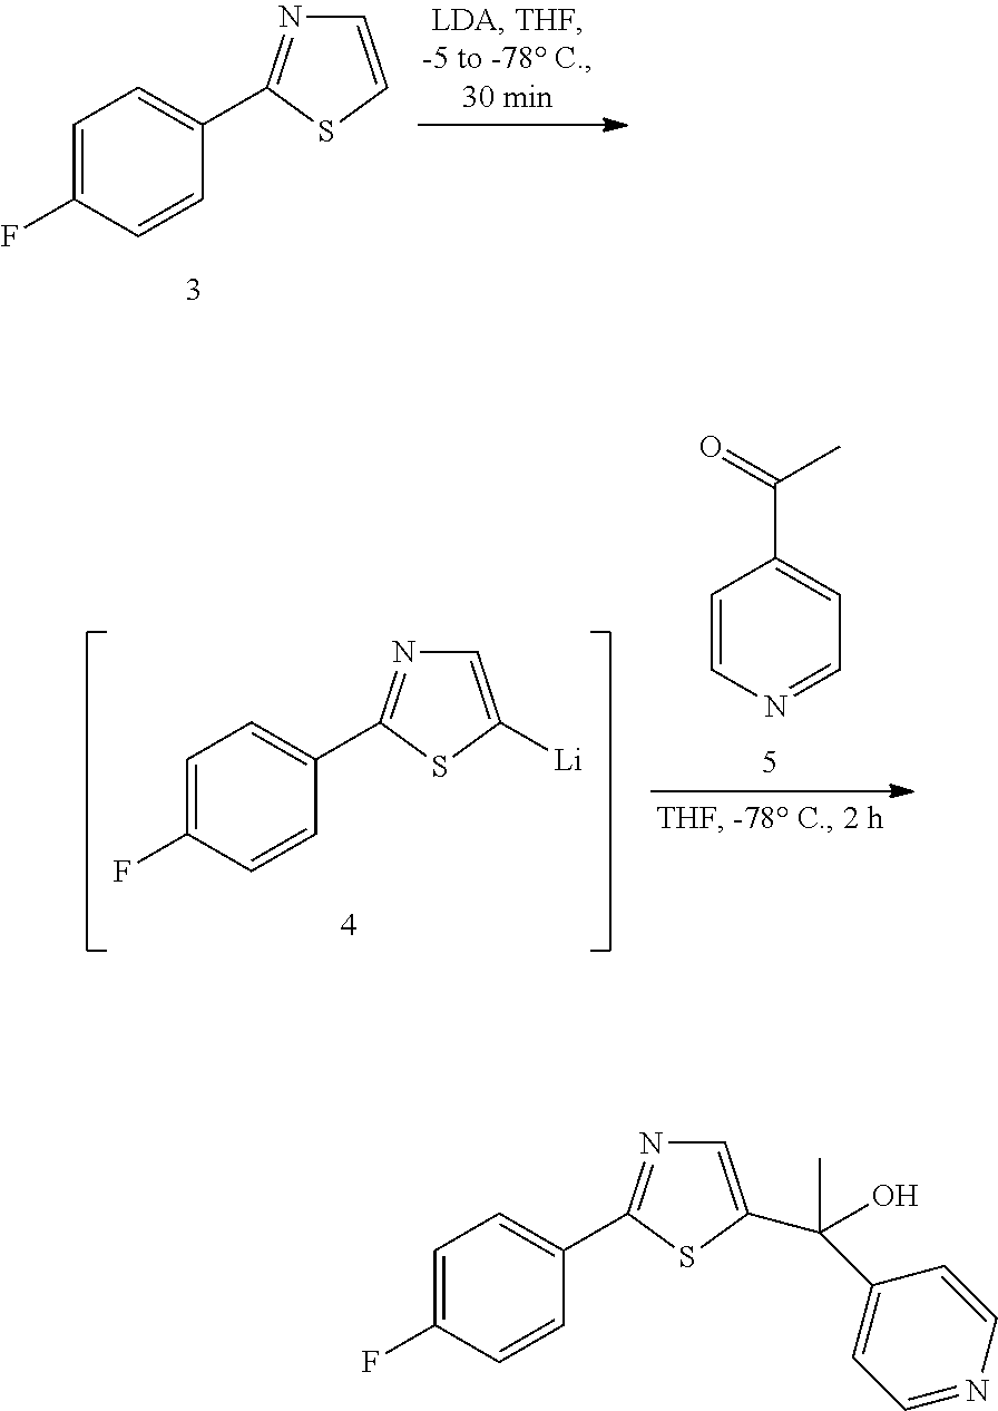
C1(C2=NC=CS2)=CC=C(F)C=C1.C1(C2=NC=C([Li])S2)=CC=C(F)C=C1.C1=CN=CC=C1C(=O)C.C1(C2=NC=C(C(C3=CC=NC=C3)(C)O)S2)=CC=C(F)C=C1
